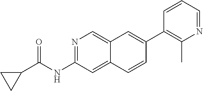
N1=C(NC(=O)C2CC2)C=C2C(=C1)C=C(C1=C(C)N=CC=C1)C=C2
